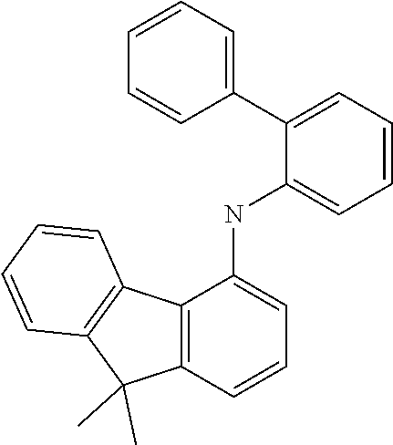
C1(C2=CC=CC=C2)=CC=CC=C1NC1=CC=CC2=C1C1=C(C2(C)C)C=CC=C1
